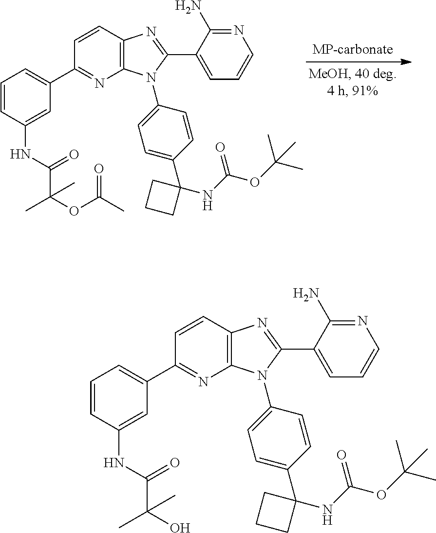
C1=CC2=C(N=C1C1=CC=CC(NC(C(OC(=O)C)(C)C)=O)=C1)N(C1=CC=C(C3(NC(OC(C)(C)C)=O)CCC3)C=C1)C(C1=CC=CN=C1N)=N2.C1=CC2=C(N=C1C1=CC=CC(NC(C(O)(C)C)=O)=C1)N(C1=CC=C(C3(NC(OC(C)(C)C)=O)CCC3)C=C1)C(C1=CC=CN=C1N)=N2
